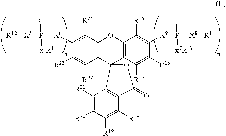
[R12][X5]P(=O)([x4R11])[X6]C1=C([R24])C2=C(C([R22])=C1[R23])C1(C3=C(O2)C([R15])=C([X9]P(=O)([x7R13])[X8][R14])C([R16])=C3[R17])C2=C(C([R18])=C([R19])C([R20])=C2[R21])C(=O)O1
